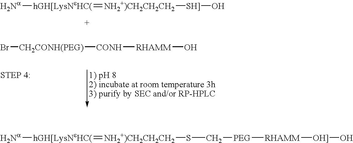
[Na][hGH[LysNeHC(]=[NH2+)CH2CH2CH2][SH]]O.Br[CH2CONH(PEG)][CONH][RHAMM]O.[Na][hGH[LysNeHC(]=[NH2+)CH2CH2CH2]SC[PEG][RHAMM][OH]]O
